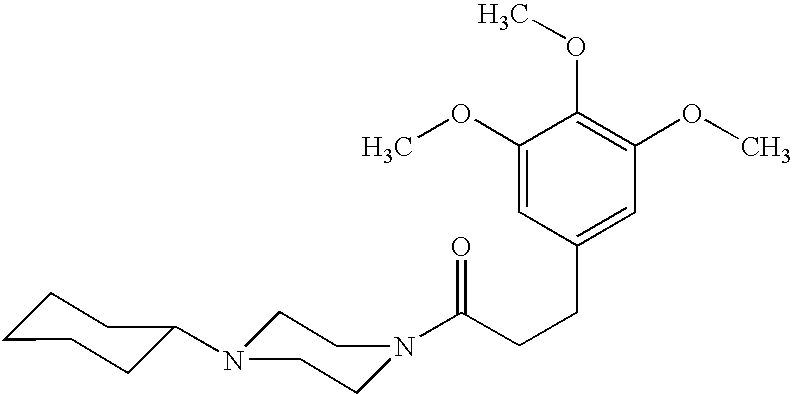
C(CCC1=CC(OC)=C(OC)C(OC)=C1)(=O)N1CCN(C2CCCCC2)CC1
